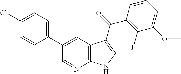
C12=C(C=C(C3=CC=C(Cl)C=C3)C=N1)C(C(C1=C(F)C(OC)=CC=C1)=O)=CN2
